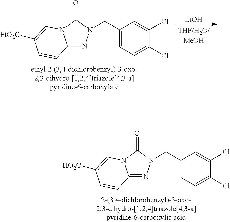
[LiOH].C12=NN(CC3=CC=C(Cl)C(Cl)=C3)C(=O)N1C=C([EtO2C])C=C2.C12=NN(CC3=CC=C(Cl)C(Cl)=C3)C(=O)N1C=C([HO2C])C=C2
